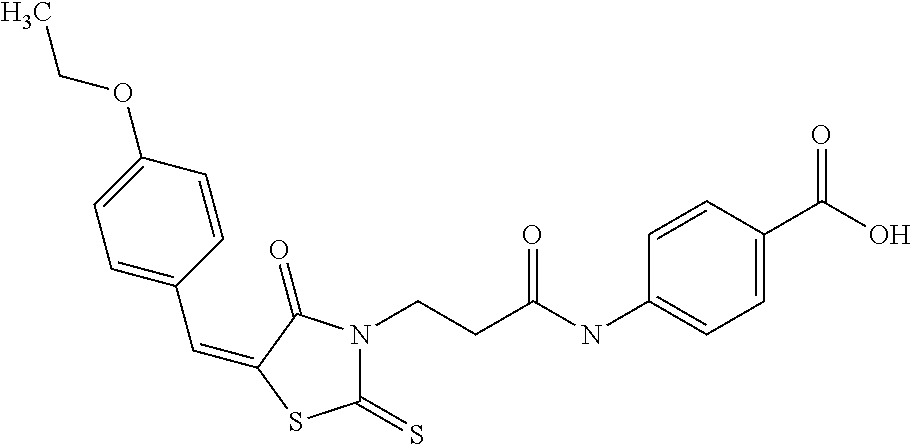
C1(=S)N(CCC(NC2=CC=C(C(O)=O)C=C2)=O)C(=O)C(=CC2=CC=C(OCC)C=C2)S1
